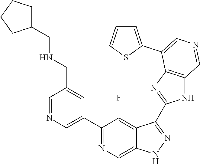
C1(C2=CN=CC(CNCC3CCCC3)=C2)=NC=C2C(=C1F)C(C1=NC3=C(N1)C=NC=C3C1=CC=CS1)=NN2
